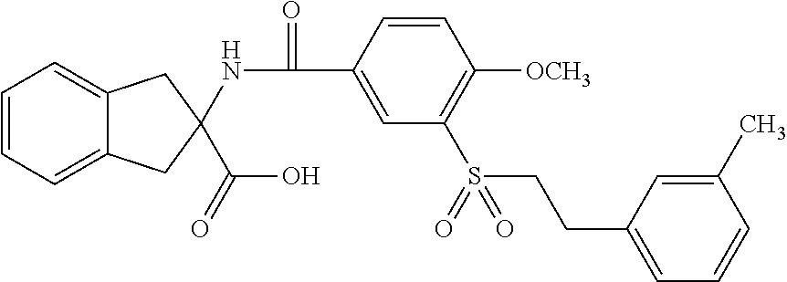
C1=CC=C2C(=C1)CC(C(O)=O)(NC(=O)C1=CC(S(CCC3=CC=CC(C)=C3)(=O)=O)=C([OCH3])C=C1)C2
